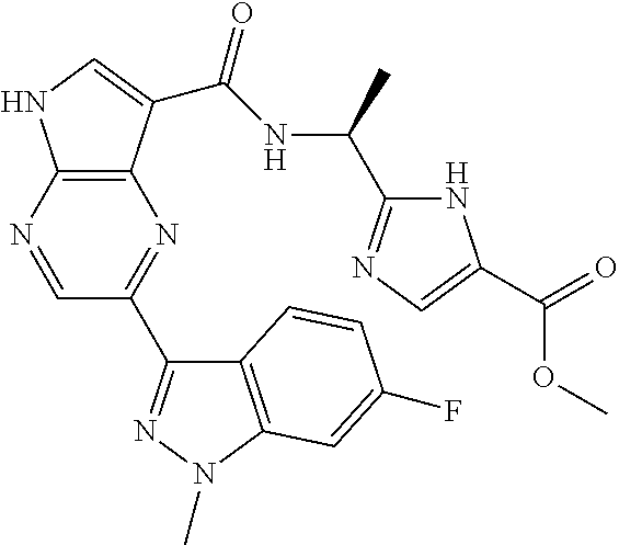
C12=C(C(C(NC(C)C3=NC=C(C(=O)OC)N3)=O)=CN1)N=C(C1=NN(C)C3=C1C=CC(F)=C3)C=N2
